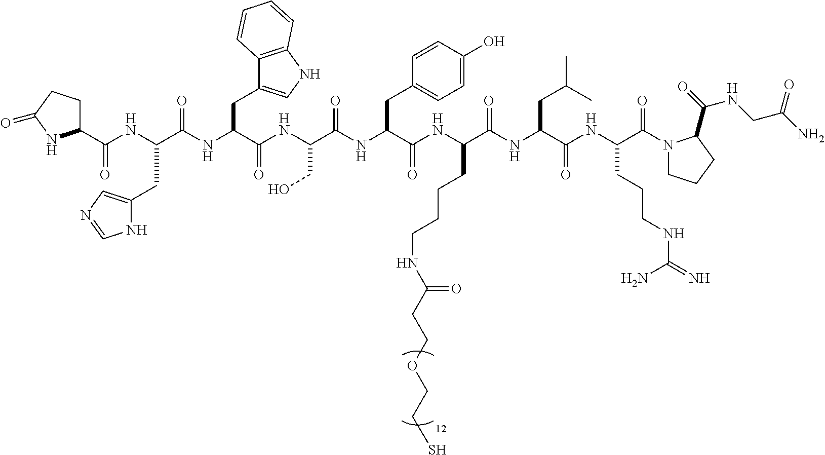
C1(C(NC(C(NC(C(NC(C(NC(C(NC(C(NC(C(NC(C(N2CCCC2C(NCC(N)=O)=O)=O)CCCNC(=N)N)=O)CC(C)C)=O)CCCCNC(CCOCCS)=O)=O)CC2=CC=C(O)C=C2)=O)CO)=O)CC2=CNC3=C2C=CC=C3)=O)CC2=CN=CN2)=O)CCC(=O)N1
